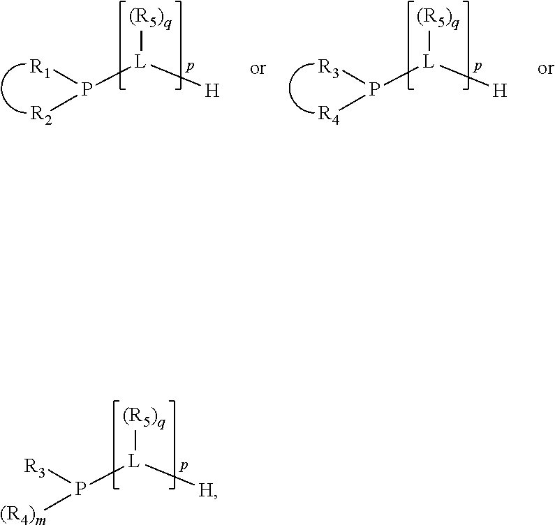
[(R5)q][L]([H])P([R3])[(R4)m].[(R5)q][L]([H])P([R1])[R2].[(R5)q][L]([H])P([R3])[R4]
